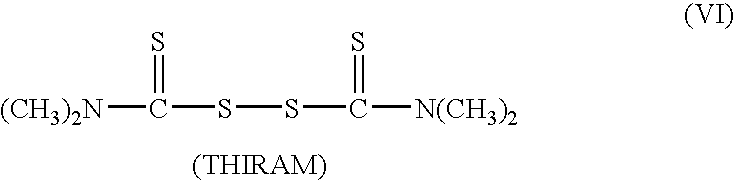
[(CH3)2N]C(SSC([N(CH3)2])=S)=S
